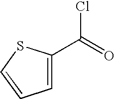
C1=C(C(Cl)=O)SC=C1
